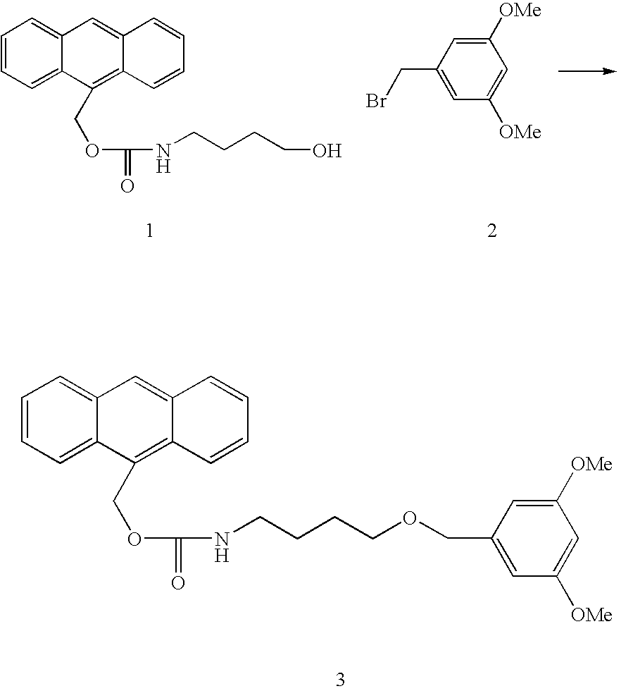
C1=CC=C2C(=C1)C=C1C(=C2COC(NCCCCO)=O)C=CC=C1.C1([OMe])=CC(CBr)=CC([OMe])=C1.C1=CC=C2C(=C1)C=C1C(=C2COC(NCCCCOCC2=CC([OMe])=CC([OMe])=C2)=O)C=CC=C1
